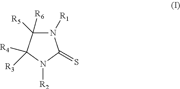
N1([R1])C([R6])([R5])C([R4])([R3])N([R2])C1=S
